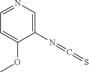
C1(N=C=S)=CN=CC=C1OC
